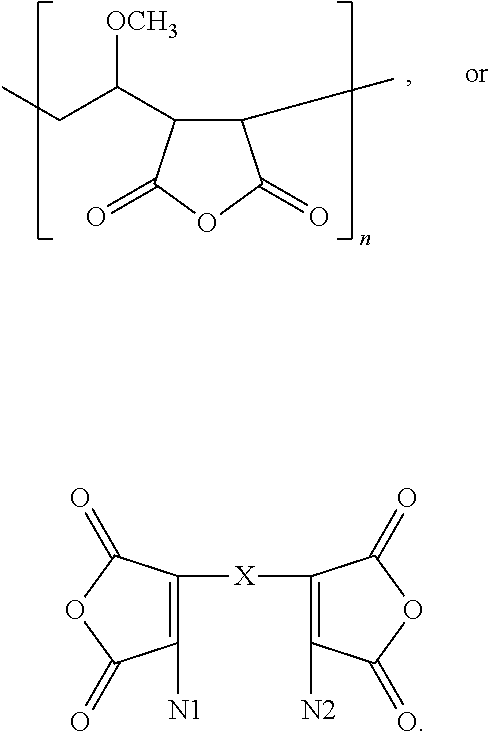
C1(C)C(C(CC)[OCH3])C(=O)OC1=O.C1([N1])=C([X]C2=C([N2])C(=O)OC2=O)C(=O)OC1=O
